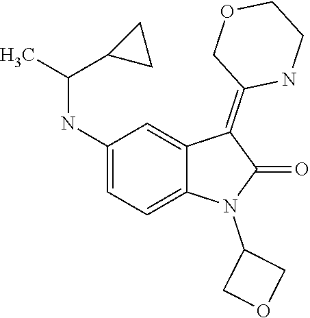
C1(N2C(=O)C(=C3COCCN3)C3=CC(NC(C4CC4)C)=CC=C23)COC1
